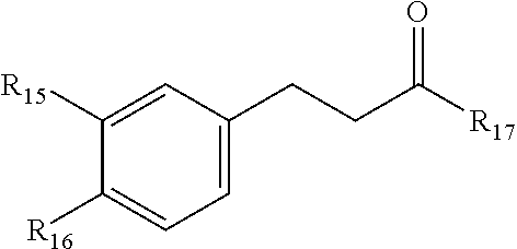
C1(CCC([R17])=O)=CC=C([R16])C([R15])=C1
